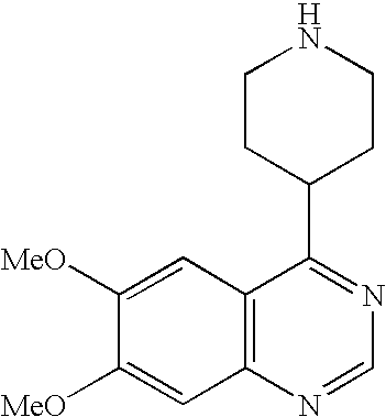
C1(C2=NC=NC3=C2C=C([MeO])C([MeO])=C3)CCNCC1
